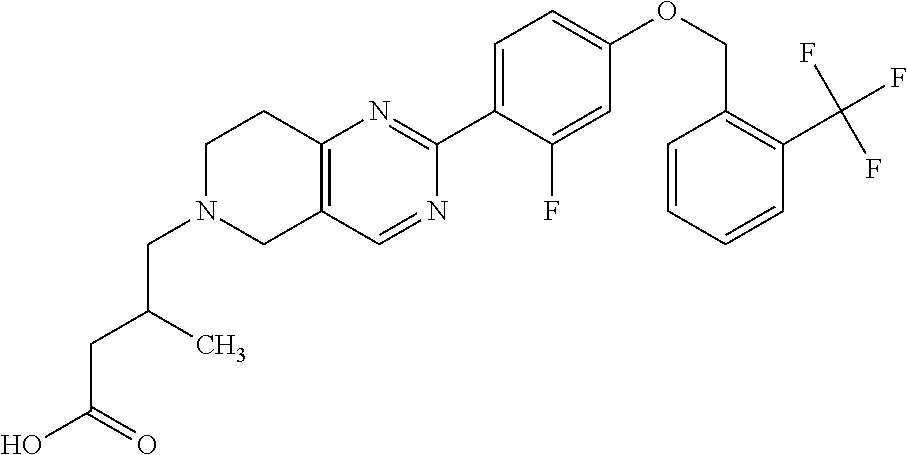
OC(=O)CC(CN1CC2=C(CC1)N=C(C1=CC=C(OCC3=C(C(F)(F)F)C=CC=C3)C=C1F)N=C2)C
